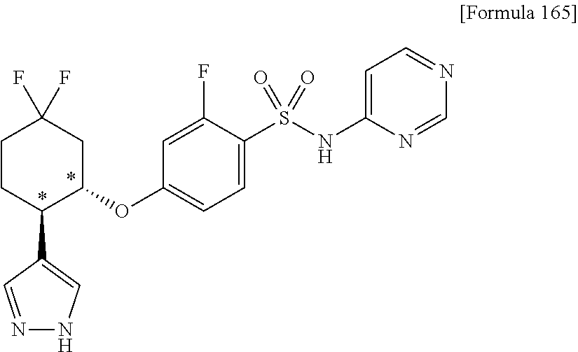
C1(OC2=CC=C(S(NC3=CC=NC=N3)(=O)=O)C(F)=C2)CC(F)(F)CCC1C1=CNN=C1
